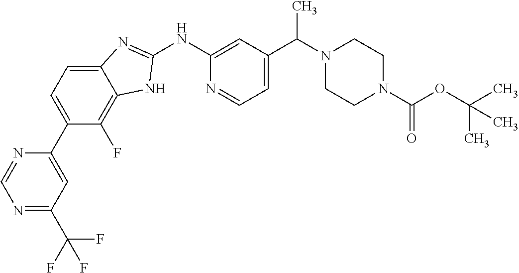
C1(C2=CC=C3C(=C2F)NC(NC2=CC(C(N4CCN(C(OC(C)(C)C)=O)CC4)C)=CC=N2)=N3)=CC(C(F)(F)F)=NC=N1
